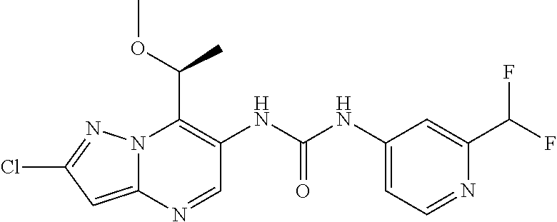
N12C(=CC(Cl)=N1)N=CC(NC(NC1=CC=NC(C(F)F)=C1)=O)=C2C(OC)C
